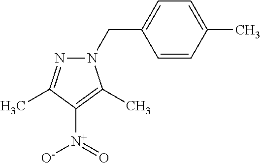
C1(CN2N=C(C)C([N+](=O)[O-])=C2C)=CC=C(C)C=C1
